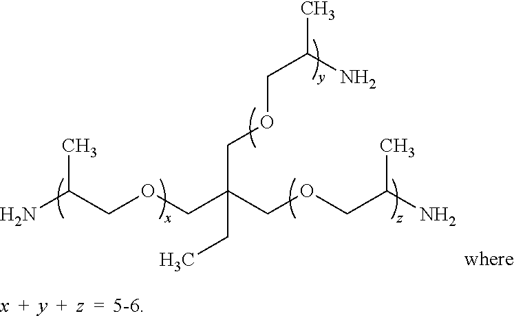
NC(COCC(COCC(N)C)(CC)COCC(N)C)C
